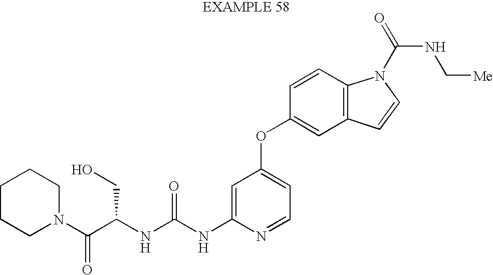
C(NC1=CC(OC2=CC3=C(C=C2)N(C(NC[Me])=O)C=C3)=CC=N1)(=O)NC(C(N1CCCCC1)=O)CO
